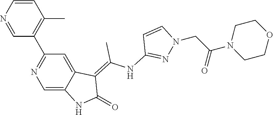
C1=CN=CC(C2=NC=C3C(=C2)C(=C(NC2=NN(CC(N4CCOCC4)=O)C=C2)C)C(=O)N3)=C1C
